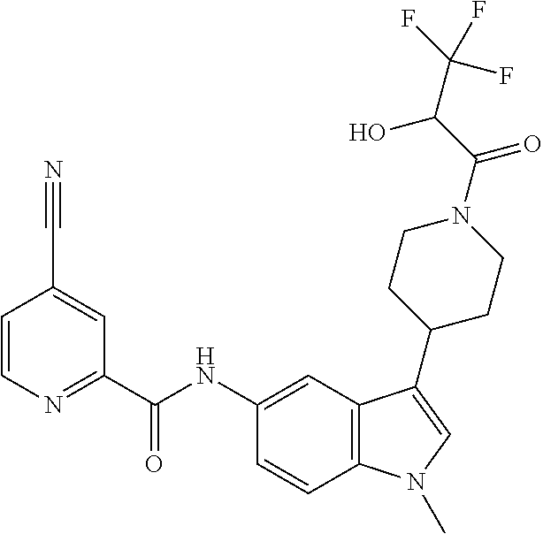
C1=CN=C(C(NC2=CC3=C(C=C2)N(C)C=C3C2CCN(C(C(O)C(F)(F)F)=O)CC2)=O)C=C1C#N
